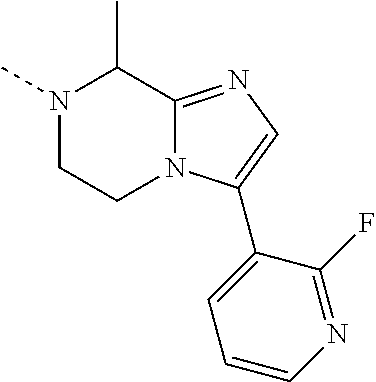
N1(C)CCN2C(=NC=C2C2=CC=CN=C2F)C1C
